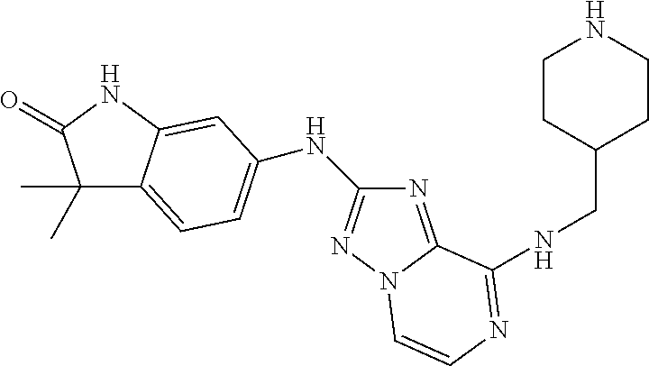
C1(C)(C)C2=CC=C(NC3=NN4C(=N3)C(NCC3CCNCC3)=NC=C4)C=C2NC1=O
